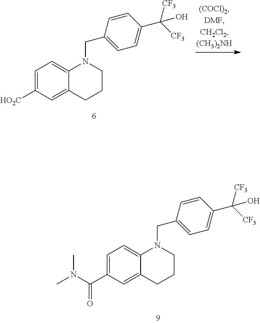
C1([HO2C])=CC=C2C(=C1)CCCN2CC1=CC=C(C([CF3])([CF3])O)C=C1.C1(C(N(C)C)=O)=CC=C2C(=C1)CCCN2CC1=CC=C(C([CF3])([CF3])O)C=C1
